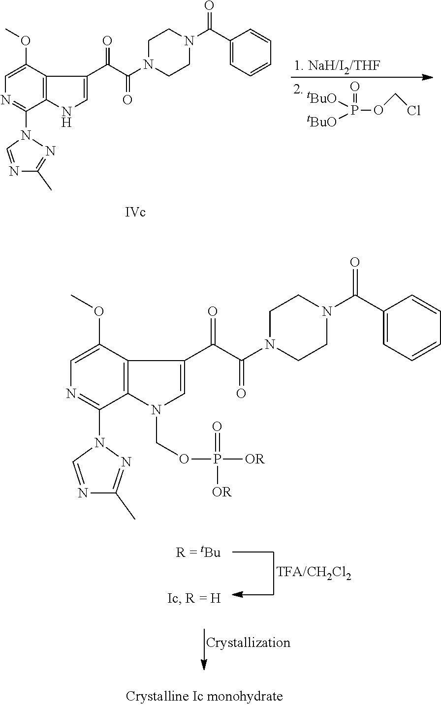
C1=C(OC)C2=C(C(N3N=C(C)N=C3)=N1)NC=C2C(C(=O)N1CCN(C(C2=CC=CC=C2)=O)CC1)=O.C(OP(=O)([tBuO])[tBuO])Cl.C1=C(OC)C2=C(C(N3C=NC(C)=N3)=N1)N(COP(=O)([OR])[OR])C=C2C(C(=O)N1CCN(C(C2=CC=CC=C2)=O)CC1)=O
